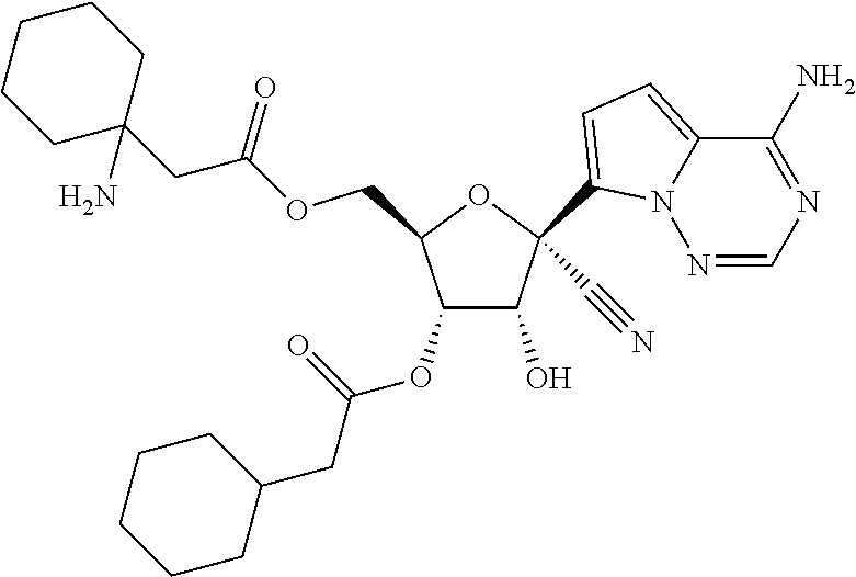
C1(O)C(OC(=O)CC2CCCCC2)C(COC(CC2(N)CCCCC2)=O)OC1(C1=CC=C2N1N=CN=C2N)C#N
